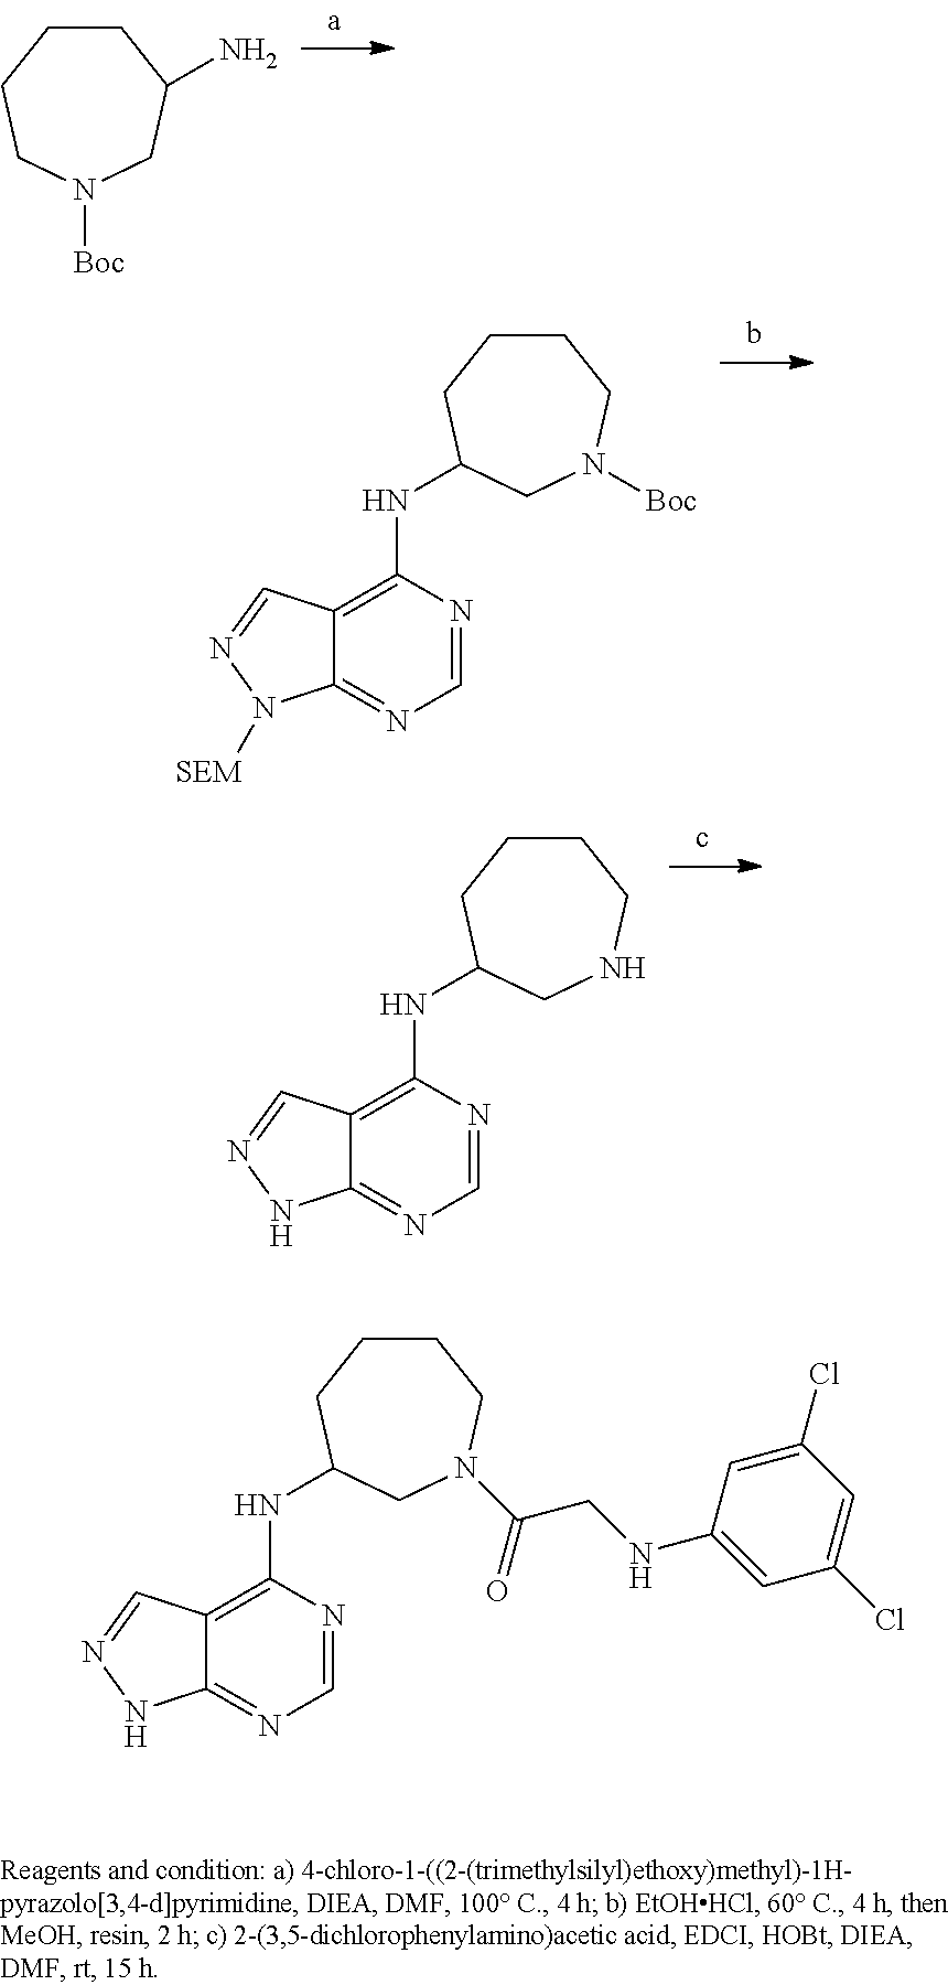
C1CCCN([Boc])CC1N.C1CCC(NC2=C3C(=NC=N2)N([SEM])N=C3)CN([Boc])C1.C1CCC(NC2=C3C(=NC=N2)NN=C3)CNC1.C1CCC(NC2=C3C(=NC=N2)NN=C3)CN(C(=O)CNC2=CC(Cl)=CC(Cl)=C2)C1
